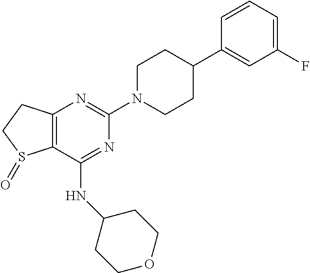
C1CN(C2=NC3=C(C(NC4CCOCC4)=N2)S(=O)CC3)CCC1C1=CC(F)=CC=C1
